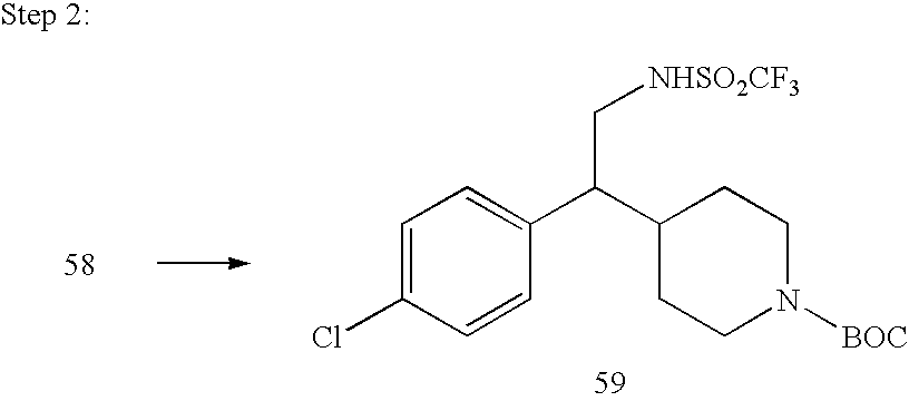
C1=C(Cl)C=CC(C(C2CCN([BOC])CC2)C[NHSO2CF3])=C1
